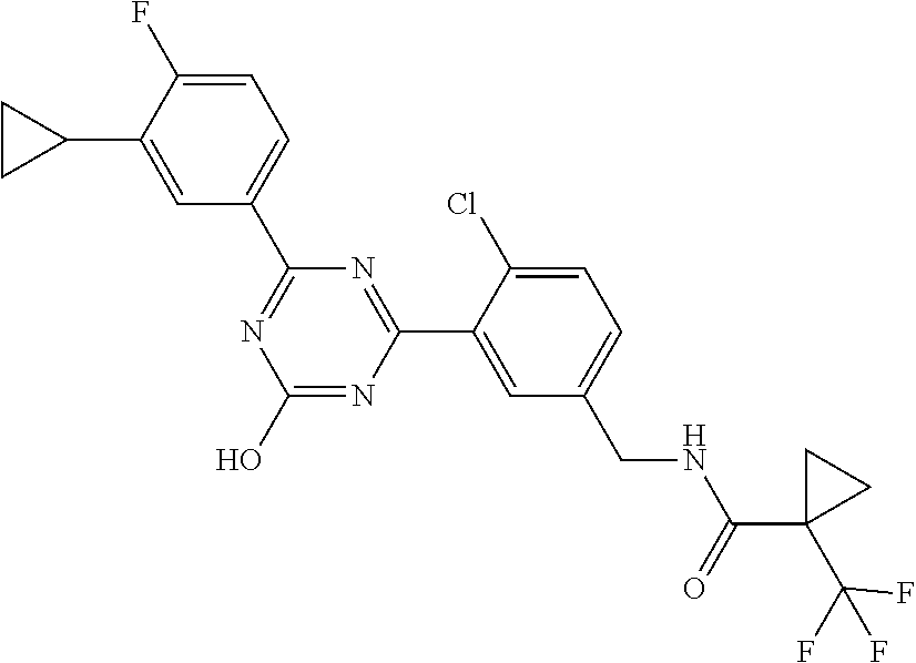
C1(C2=NC(O)=NC(C3=CC(CNC(C4(C(F)(F)F)CC4)=O)=CC=C3Cl)=N2)=CC=C(F)C(C2CC2)=C1
